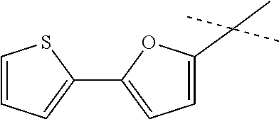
C1(C2=CC=CS2)=CC=C(C(C)(C)C)O1
